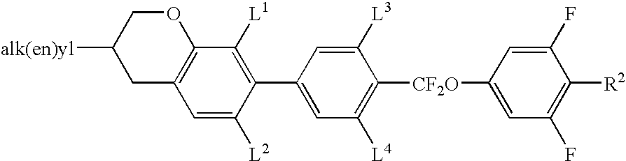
C1(C2=CC([L4])=C([CF2O]C3=CC(F)=C([R2])C(F)=C3)C([L3])=C2)=C([L1])C2=C(C=C1[L2])CC([alk(en)yl])CO2
